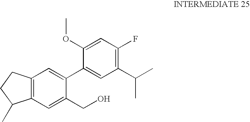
C12=C(C=C(CO)C(C3=CC(C(C)C)=C(F)C=C3OC)=C1)C(C)CC2
